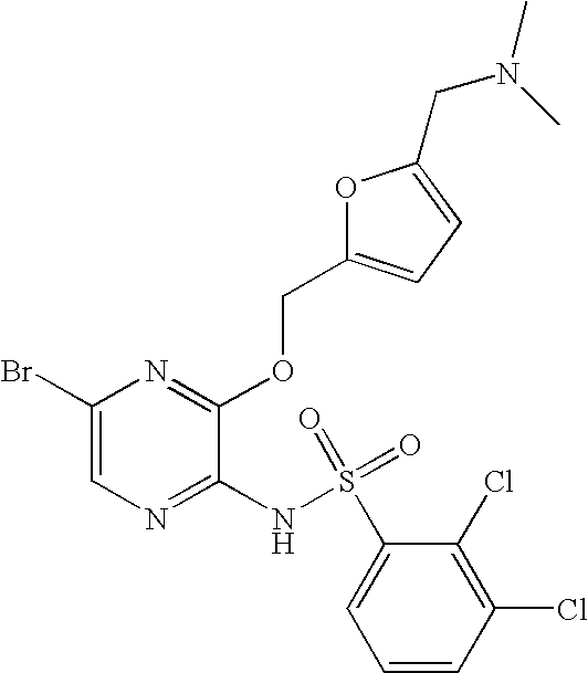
C1(Br)=CN=C(NS(C2=CC=CC(Cl)=C2Cl)(=O)=O)C(OCC2=CC=C(CN(C)C)O2)=N1
